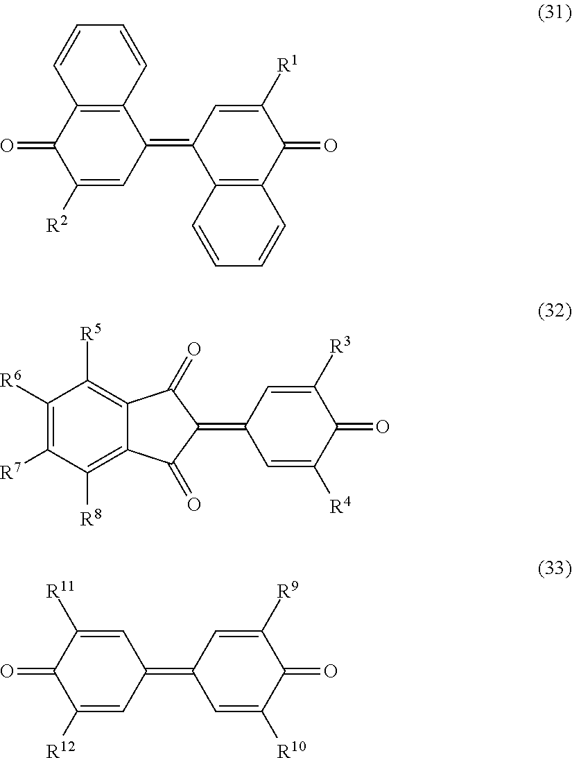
C1=CC=CC2=C1C(=C1C3=C(C(=O)C([R1])=C1)C=CC=C3)C=C([R2])C2=O.C1([R6])=C([R7])C([R8])=C2C(=C1[R5])C(=O)C(=C1C=C([R4])C(=O)C([R3])=C1)C2=O.C1(=C2C=C([R11])C(=O)C([R12])=C2)C=C([R10])C(=O)C([R9])=C1
